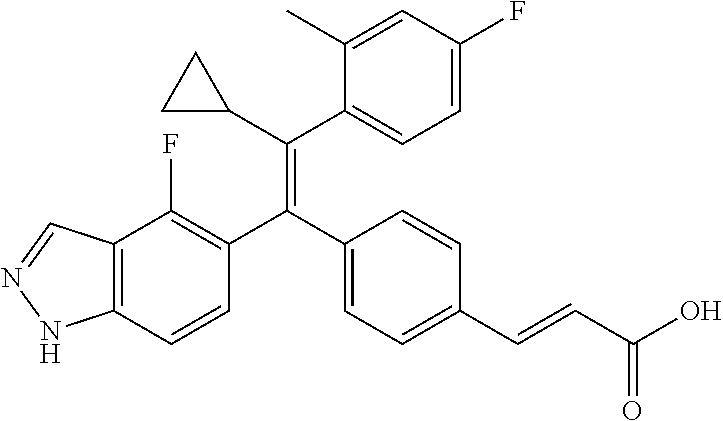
C12=C(C=CC(C(C3=CC=C(C=CC(O)=O)C=C3)=C(C3CC3)C3=CC=C(F)C=C3C)=C1F)NN=C2
